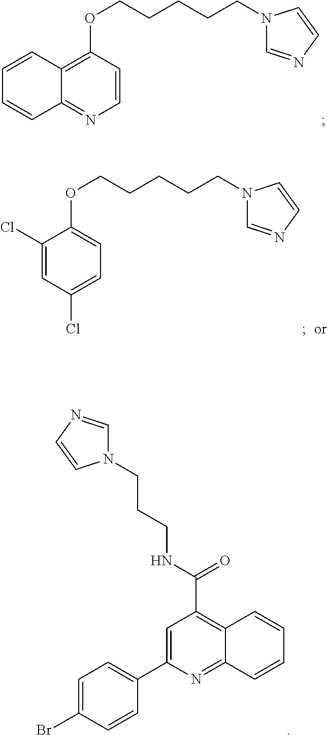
C1=CC(OCCCCCN2C=NC=C2)=C2C(=N1)C=CC=C2.C1=C(Cl)C=C(Cl)C(OCCCCCN2C=NC=C2)=C1.N1(CCCNC(C2=C3C(=NC(C4=CC=C(Br)C=C4)=C2)C=CC=C3)=O)C=NC=C1
